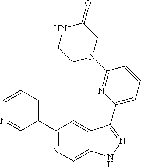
C1(C2=CC=CN=C2)=NC=C2C(=C1)C(C1=CC=CC(N3CC(=O)NCC3)=N1)=NN2
